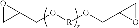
O1CC1CO[R]OCC1OC1
